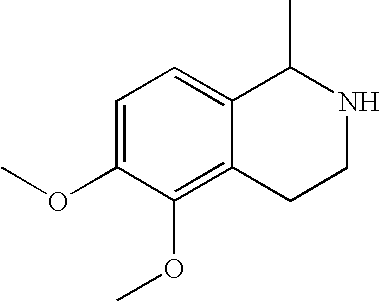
C1=C(OC)C(OC)=C2C(=C1)C(C)NCC2
